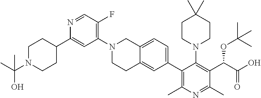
C1(N2CCC3=CC(C4=C(C)N=C(C)C(C(C(O)=O)OC(C)(C)C)=C4N4CCC(C)(C)CC4)=CC=C3C2)=C(F)C=NC(C2CCN(C(C)(O)C)CC2)=C1
